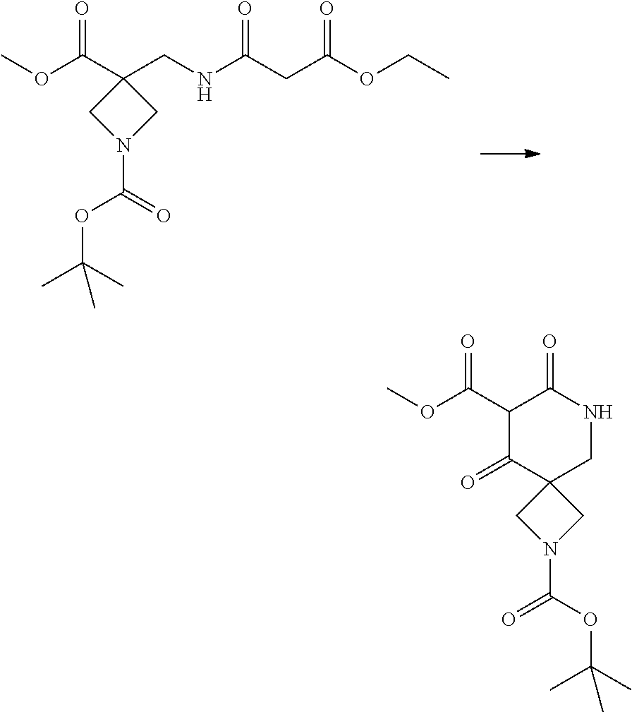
COC(C1(CNC(CC(OCC)=O)=O)CN(C(OC(C)(C)C)=O)C1)=O.O(C(C1C(=O)C2(CNC1=O)CN(C(OC(C)(C)C)=O)C2)=O)C
